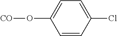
C1=C(Cl)C=CC(O[CO])=C1
